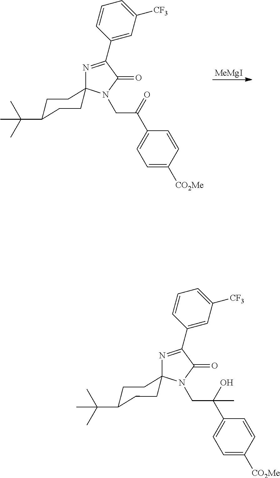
N1=C(C2=CC([CF3])=CC=C2)C(=O)N(CC(O)(C2=CC=C([CO2Me])C=C2)C)C12CCC(C(C)(C)C)CC2.N1=C(C2=CC([CF3])=CC=C2)C(=O)N(CC(=O)C2=CC=C([CO2Me])C=C2)C12CCC(C(C)(C)C)CC2.[MeMgI]
